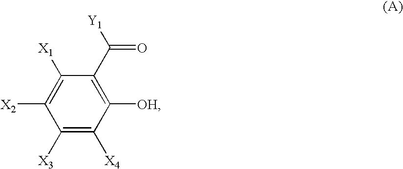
C1([X1])=C([X2])C([X3])=C([X4])C([OH])=C1C([Y1])=O
